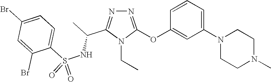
N1=C(OC2=CC(N3CCN(C)CC3)=CC=C2)N(CC)C(C(C)NS(C2=CC=C(Br)C=C2Br)(=O)=O)=N1
